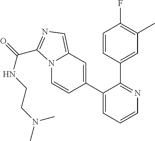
C1(C2=CC3=CN=C(C(=O)NCCN(C)C)N3C=C2)=CC=CN=C1C1=CC(C)=C(F)C=C1
